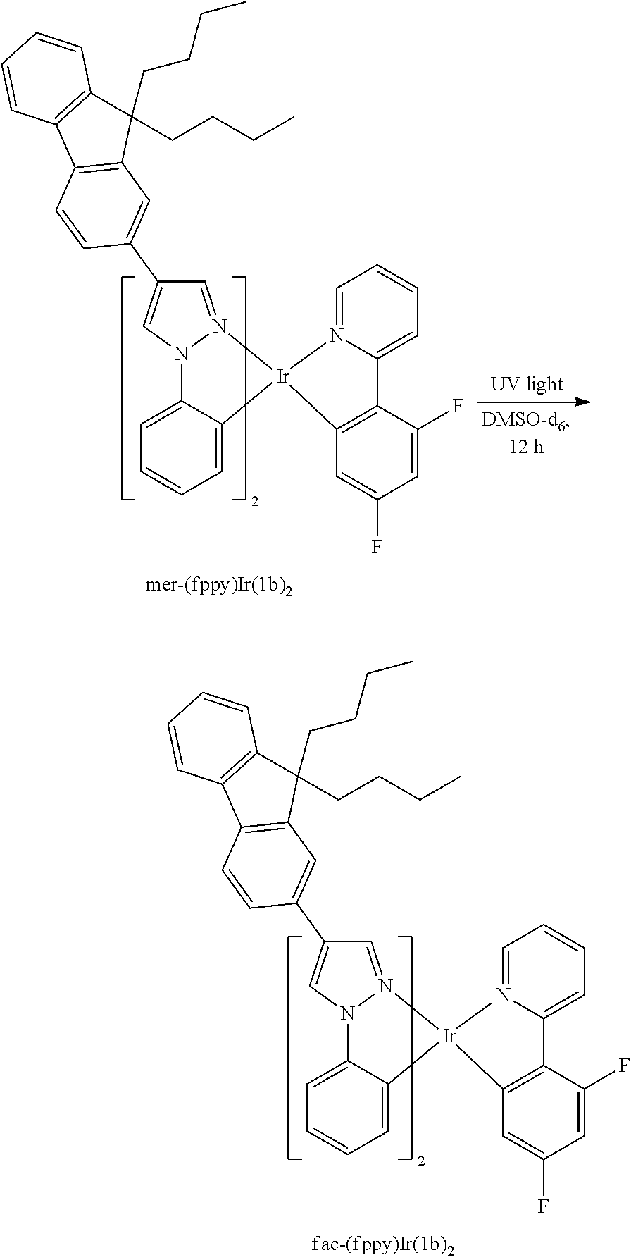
C12=CC=CC=C1N1C=C(C3=CC4=C(C=C3)C3=C(C4(CCCC)CCCC)C=CC=C3)C=N1[Ir]21N2=CC=CC=C2C2=C1C=C(F)C=C2F.C12=CC=CC=C1N1C=C(C3=CC4=C(C=C3)C3=C(C4(CCCC)CCCC)C=CC=C3)C=N1[Ir]21N2=CC=CC=C2C2=C1C=C(F)C=C2F
